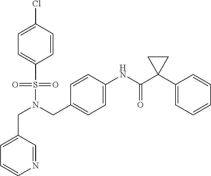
C1=C(CN(S(=O)(=O)C2=CC=C(Cl)C=C2)CC2=CC=C(NC(C3(C4=CC=CC=C4)CC3)=O)C=C2)C=NC=C1
